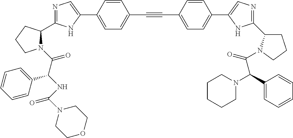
N1=C(C2N(C(C(NC(N3CCOCC3)=O)C3=CC=CC=C3)=O)CCC2)NC(C2=CC=C(C#CC3=CC=C(C4=CN=C(C5CCCN5C(=O)C(C5=CC=CC=C5)N5CCCCC5)N4)C=C3)C=C2)=C1
